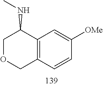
C1OCC2=C(C1NC)C=C([OMe])C=C2
